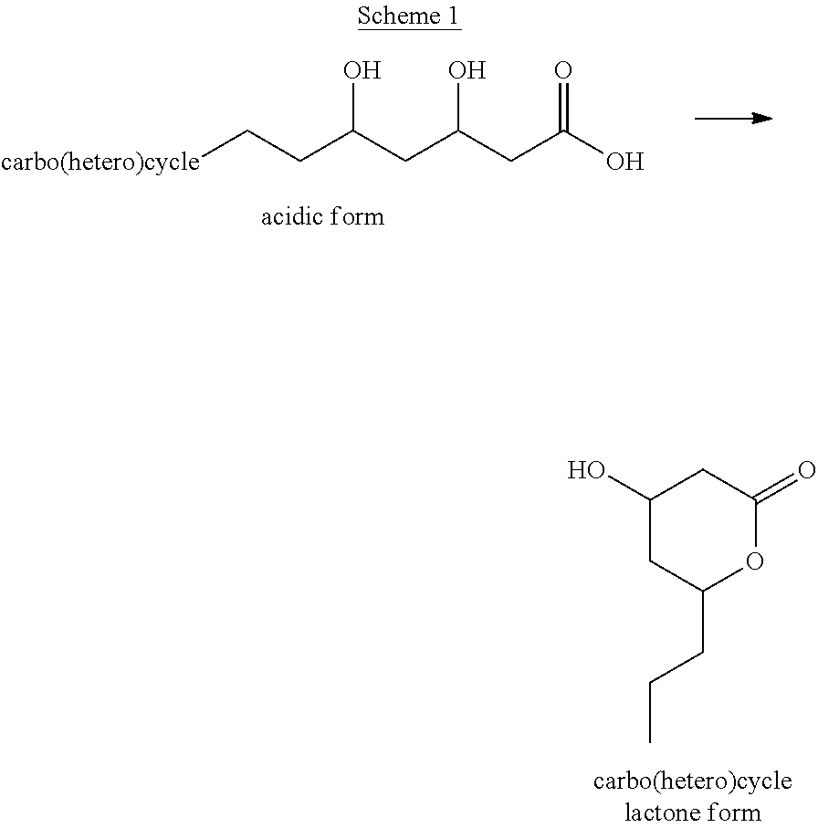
[carbo(hetero)cycle]CCC(CC(CC(O)=O)O)O.C1(O)CC(CCC)OC(=O)C1
